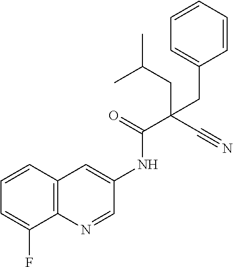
C12=C(N=CC(NC(C(C#N)(CC(C)C)CC3=CC=CC=C3)=O)=C1)C(F)=CC=C2
